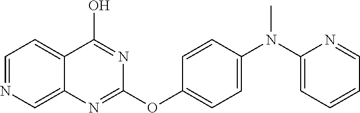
C1=NC=C2C(=C1)C(O)=NC(OC1=CC=C(N(C3=CC=CC=N3)C)C=C1)=N2
